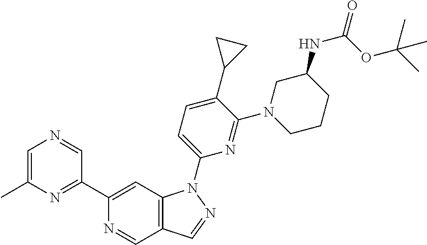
C12=C(C=C(C3=NC(C)=CN=C3)N=C1)N(C1=CC=C(C3CC3)C(N3CCCC(NC(=O)OC(C)(C)C)C3)=N1)N=C2
